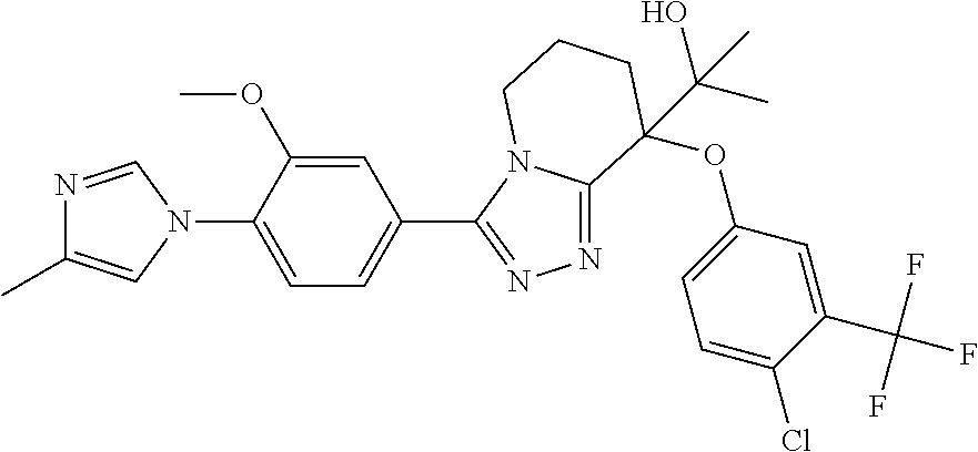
N1=CN(C2=CC=C(C3=NN=C4N3CCCC4(OC3=CC=C(Cl)C(C(F)(F)F)=C3)C(C)(O)C)C=C2OC)C=C1C
